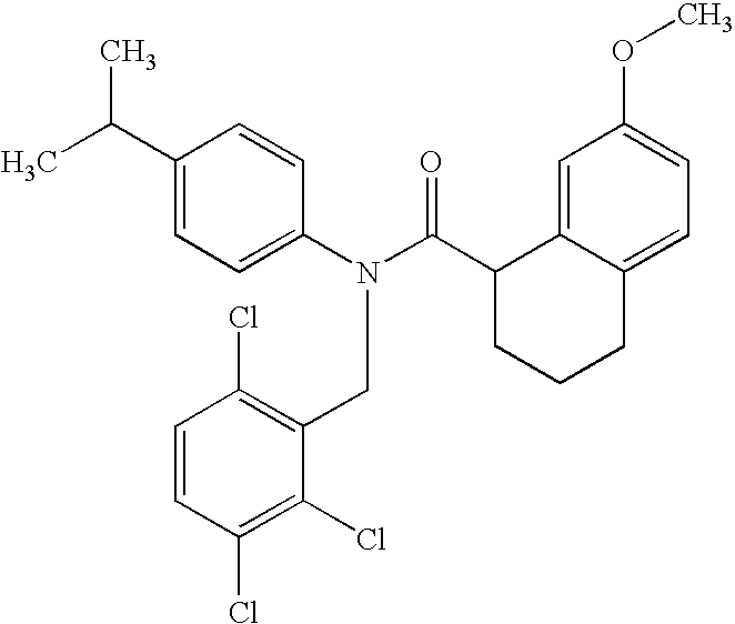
C1(C(C)C)=CC=C(N(C(C2CCCC3=CC=C(OC)C=C23)=O)CC2=C(Cl)C=CC(Cl)=C2Cl)C=C1
